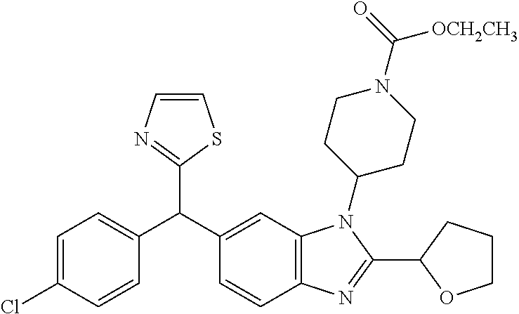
C1=CN=C(C(C2=CC3=C(C=C2)N=C(C2OCCC2)N3C2CCN(C(=O)[OCH2CH3])CC2)C2=CC=C(Cl)C=C2)S1
